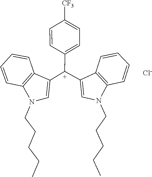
C1=CC2=C(C=C1)C([C+](C1=CC=C([CF3])C=C1)C1=CN(CCCCC)C3=C1C=CC=C3)=CN2CCCCC.[Cl-]
